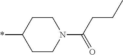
C1CC(*)CCN1C(=O)CCC
